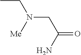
CCN(CC(=O)N)[Me]
